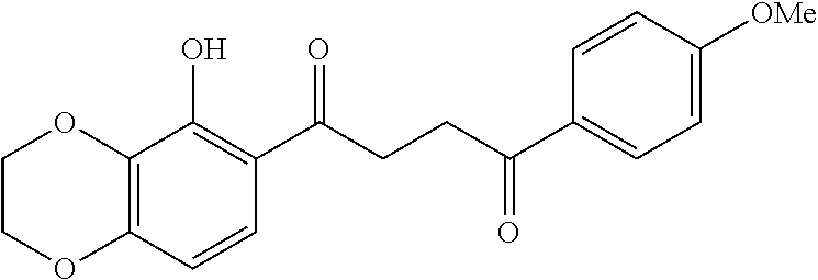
C12=C(C=CC(C(CCC(C3=CC=C([OMe])C=C3)=O)=O)=C1O)OCCO2
